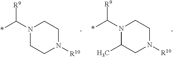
N1(C(*)[R9])C(C)CN([R10])CC1.N1(C(*)[R9])CCN([R10])CC1
